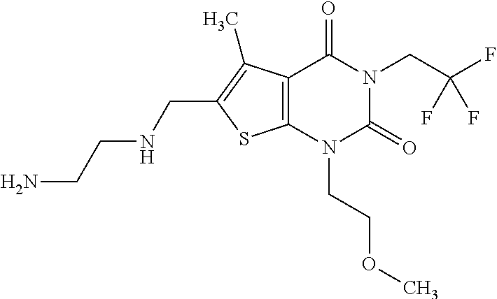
C12=C(N(CCOC)C(=O)N(CC(F)(F)F)C1=O)SC(CNCCN)=C2C
